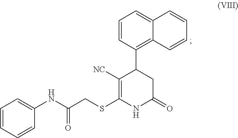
C1=CC=CC(NC(CSC2=C([NC])C(C3=C4C(=CC=C3)C=CC=C4)CC(=O)N2)=O)=C1
